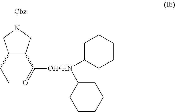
C1(CC)C(C(=O)O)CN([Cbz])C1.C1(NC2CCCCC2)CCCCC1
